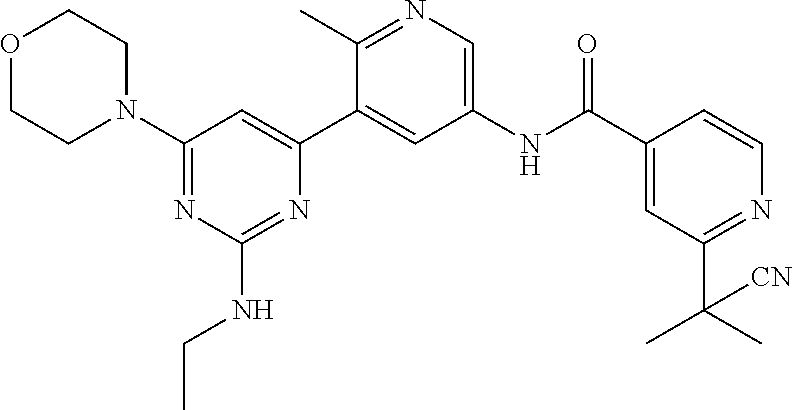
O1CCN(C2=NC(NCC)=NC(C3=CC(NC(C4=CC(C(C)(C)[CN])=NC=C4)=O)=CN=C3C)=C2)CC1
